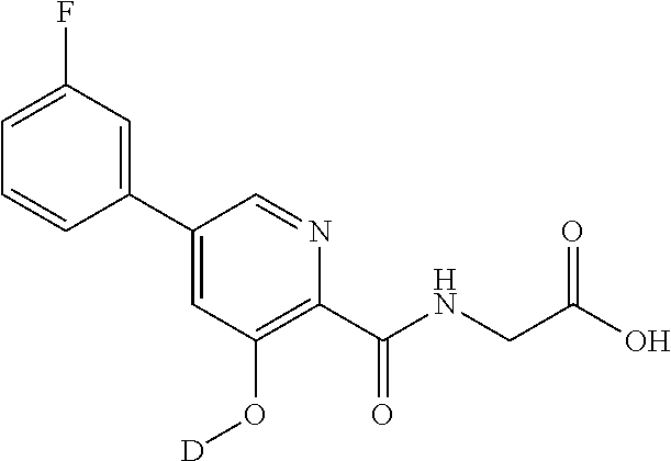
C1(C2=CC(O[D])=C(C(NCC(O)=O)=O)N=C2)=CC(F)=CC=C1
